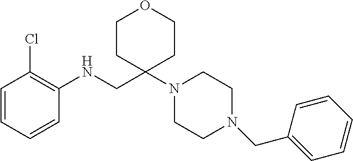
C1=CC=CC(NCC2(N3CCN(CC4=CC=CC=C4)CC3)CCOCC2)=C1Cl
